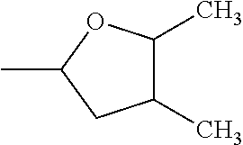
CC1OC(C)C(C)C1
